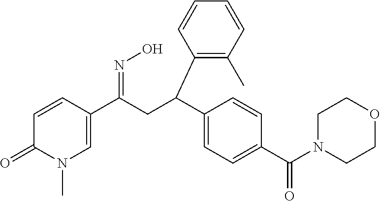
C1=CC(C(CC(C2=CC=C(C(N3CCOCC3)=O)C=C2)C2=C(C)C=CC=C2)=NO)=CN(C)C1=O
